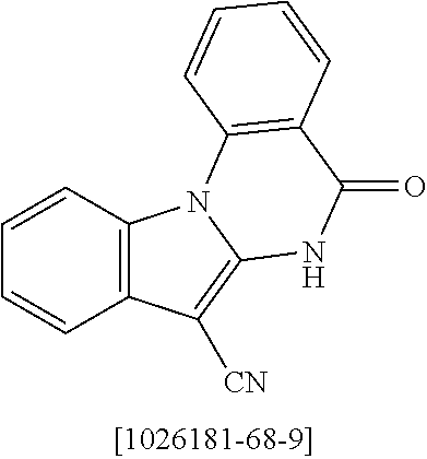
C1=CC2=C(C=C1)C([CN])=C1N2C2=C(C(=O)N1)C=CC=C2
